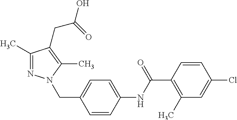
C1(C)=NN(CC2=CC=C(NC(C3=C(C)C=C(Cl)C=C3)=O)C=C2)C(C)=C1CC(=O)O
